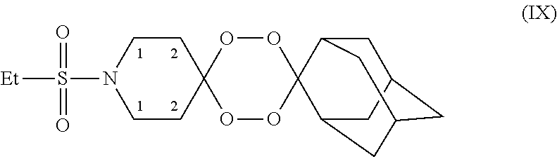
O1OC2(OOC13C1CC4CC(CC3C4)C1)CCN(S([Et])(=O)=O)CC2
